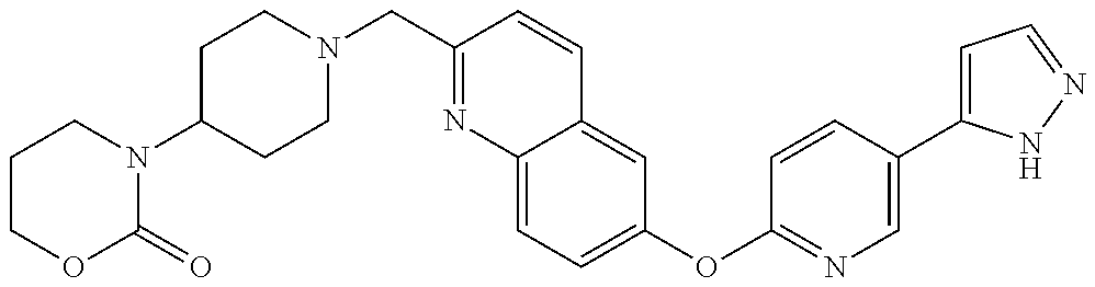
C12=CC=C(OC3=NC=C(C4=CC=NN4)C=C3)C=C1C=CC(CN1CCC(N3CCCOC3=O)CC1)=N2
